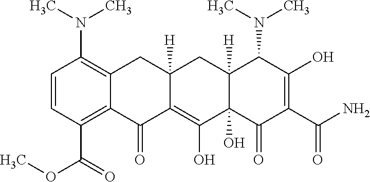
C1=CC(C(=O)OC)=C2C(=C1N(C)C)CC1([H])C(=C(O)C3(O)C([H])(C1)C(N(C)C)C(O)=C(C(N)=O)C3=O)C2=O
